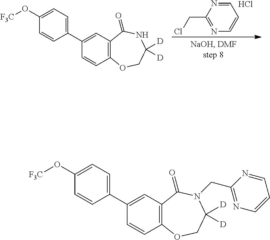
C1=NC(CCl)=NC=C1.Cl.C1(C2=CC3=C(C=C2)OCC([D])([D])NC3=O)=CC=C(O[F3C])C=C1.C1(C2=CC3=C(C=C2)OCC([D])([D])N(CC2=NC=CC=N2)C3=O)=CC=C(O[F3C])C=C1
